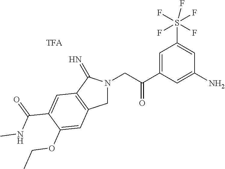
C1N(CC(C2=CC(S(F)(F)(F)(F)F)=CC(N)=C2)=O)C(=N)C2=C1C=C(OCC)C(C(=O)NC)=C2.[TFA]
